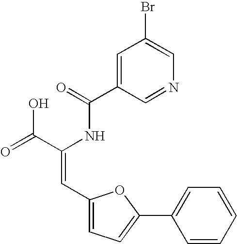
C1(C(=O)NC(C(=O)O)=CC2=CC=C(C3=CC=CC=C3)O2)=CC(Br)=CN=C1
